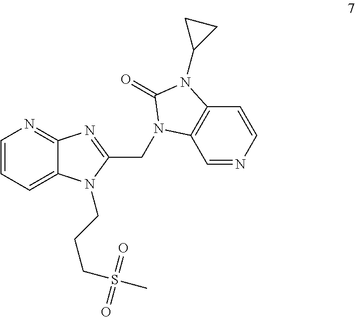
C1=CC=C2C(=N1)N=C(CN1C3=C(C=CN=C3)N(C3CC3)C1=O)N2CCCS(C)(=O)=O
